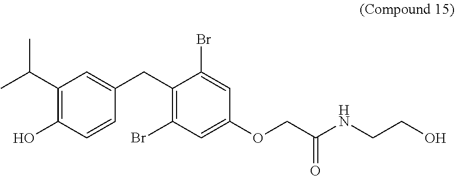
C1(C(C)C)=C(O)C=CC(CC2=C(Br)C=C(OCC(NCCO)=O)C=C2Br)=C1
